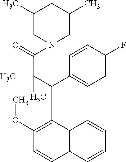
C1(C)CN(C(=O)C(C)(C(C2=CC=C(F)C=C2)C2=C(OC)C=CC3=C2C=CC=C3)C)CC(C)C1
